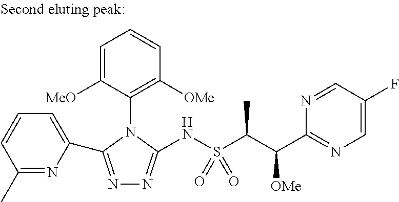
N1=C(C2=CC=CC(C)=N2)N(C2=C([OMe])C=CC=C2[MeO])C(NS(C(C(C2=NC=C(F)C=N2)[OMe])C)(=O)=O)=N1
